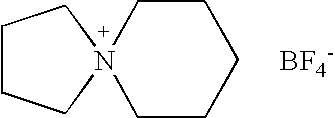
C1CCN2(C1)CCCCC2.[BF4-]
